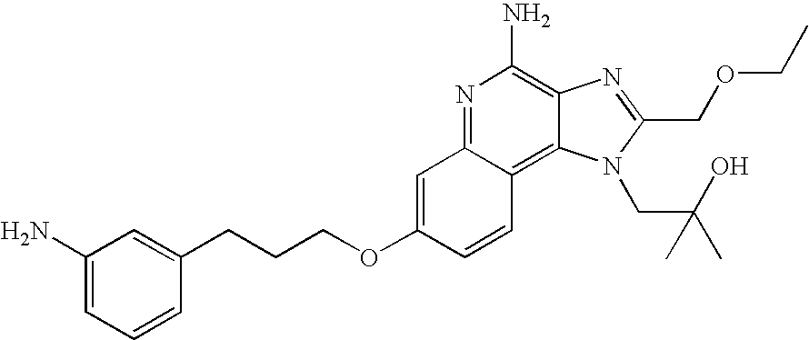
N1=C2C(=C3C(=C1N)N=C(COCC)N3CC(C)(O)C)C=CC(OCCCC1=CC(N)=CC=C1)=C2
